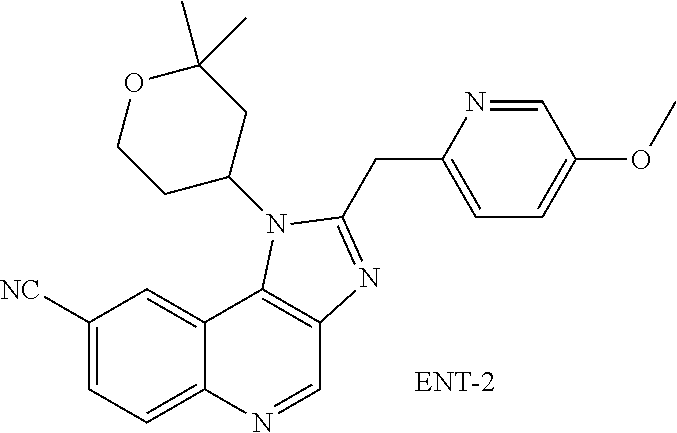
C1([NC])=CC=C2C(=C1)C1=C(C=N2)N=C(CC2=CC=C(OC)C=N2)N1C1CC(C)(C)OCC1
